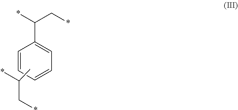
C1(C(C*)*)=CC=CC=C1.CC(C*)*
